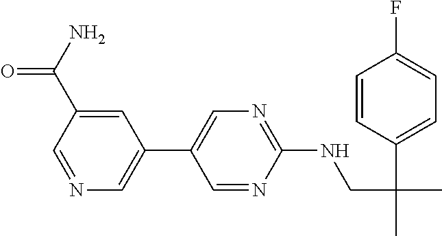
C1=NC(NCC(C)(C2=CC=C(F)C=C2)C)=NC=C1C1=CN=CC(C(=O)N)=C1
